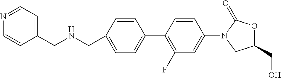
C1=CC(CNCC2=CC=NC=C2)=CC=C1C1=C(F)C=C(N2CC(CO)OC2=O)C=C1
